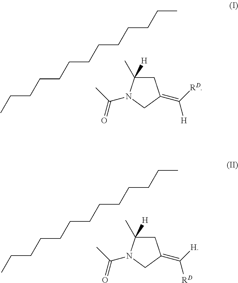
C1C(C)([H])N(C(C)=O)CC1=C([RD])[H].CCCCCCCCCCCCC.C1C(C)([H])N(C(C)=O)CC1=C([H])[RD].CCCCCCCCCCCCC
